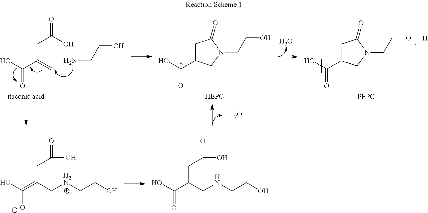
C(C(=C)CC(=O)O)(O)=O.NCCO.C1C(C(O)=O)CN(CCO)C1=O.O.C1C(C(O)=O)CN(CCO[H])C1=O.O.C(C(C[H2N]CCO)=C(O)[O-])C(O)=O.C(C(CNCCO)C(O)=O)C(O)=O
